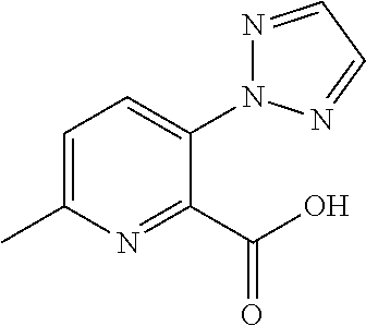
C1=C(C)N=C(C(=O)O)C(N2N=CC=N2)=C1
